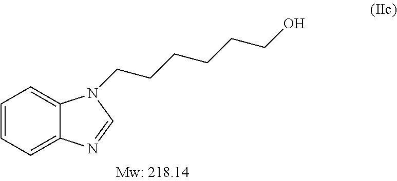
C1=CC=C2C(=C1)N(CCCCCCO)C=N2
